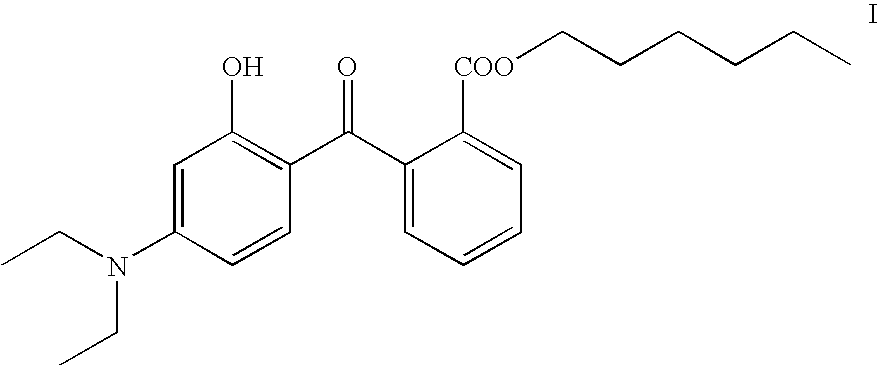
C1=C(N(CC)CC)C=CC(C(C2=CC=CC=C2[COO]CCCCCC)=O)=C1O
